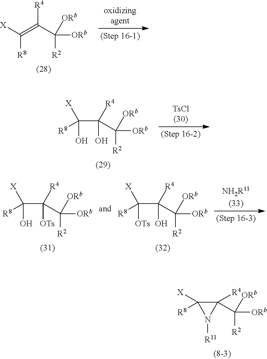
C(=C(C([ORb])([R2])[ORb])[R4])([R8])[X].C(C(O)([R8])[X])(C([ORb])([R2])[ORb])([R4])O.C(C([OTs])([R8])[X])(C([ORb])([R2])[ORb])([R4])O.C(C(O)([R8])[X])(C([ORb])([R2])[ORb])([R4])[OTs].C1(C([ORb])([R2])[ORb])([R4])C([R8])([X])N1[R11]
